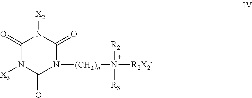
C1(=O)N([X3])C(=O)N([(CH2)n][N+]([R2X2-])([R2])[R3])C(=O)N1[X2]
